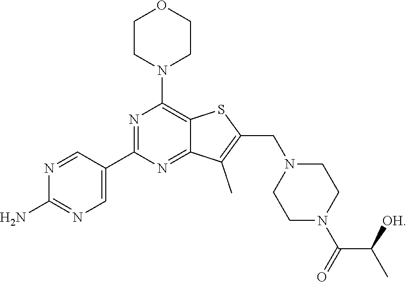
N1=C(C2=CN=C(N)N=C2)N=C2C(=C1N1CCOCC1)SC(CN1CCN(C(=O)C(C)[OH])CC1)=C2C
